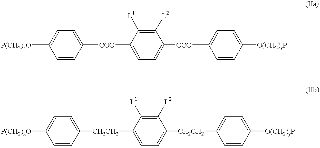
[P(CH2)xO]C1=CC=C([COO]C2=CC=C([OCO]C3=CC=C([O(CH2)yP])C=C3)C([L2])=C2[L1])C=C1.[P(CH2)xO]C1=CC=C([CH2CH2]C2=CC=C([CH2CH2]C3=CC=C([O(CH2)yP])C=C3)C([L2])=C2[L1])C=C1
